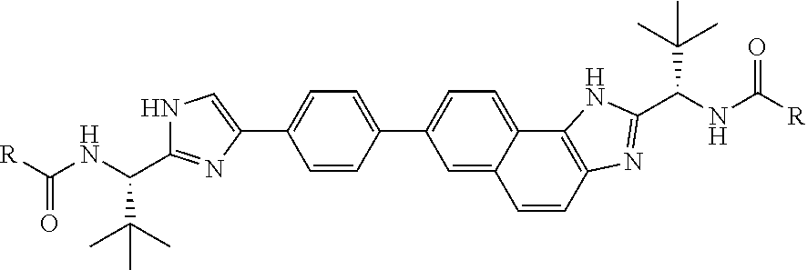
C1=C2C(=CC=C1C1=CC=C(C3=CNC(C(NC([R])=O)C(C)(C)C)=N3)C=C1)C1=C(C=C2)N=C(C(NC([R])=O)C(C)(C)C)N1
